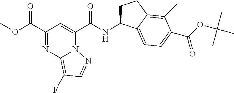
N(C(C1=CC(C(OC)=O)=NC2=C(F)C=NN12)=O)C1CCC2=C(C)C(C(OC(C)(C)C)=O)=CC=C12
